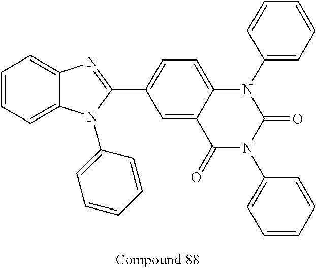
C1=CC=C2C(=C1)N=C(C1=CC=C3C(=C1)C(=O)N(C1=CC=CC=C1)C(=O)N3C1=CC=CC=C1)N2C1=CC=CC=C1
